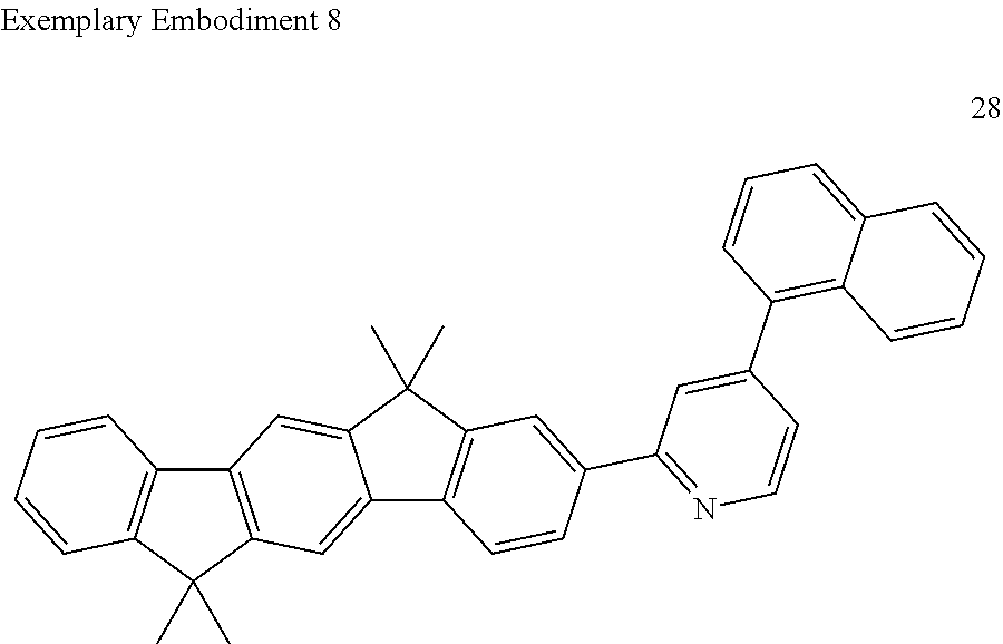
C12=C(C(C)(C)C3=C1C=CC=C3)C=C1C(=C2)C(C)(C)C2=C1C=CC(C1=NC=CC(C3=C4C(=CC=C3)C=CC=C4)=C1)=C2
